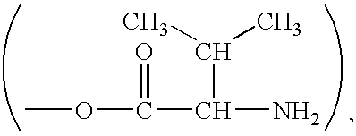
C(C(N)C(OC)=O)(C)C
